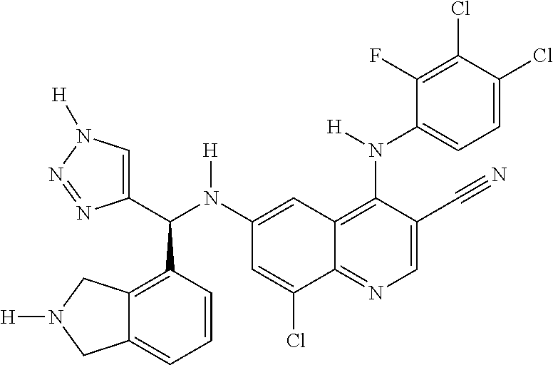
C1(N(C(C2=CN([H])N=N2)C2=C3C(=CC=C2)CN([H])C3)[H])=CC2=C(N(C3=CC=C(Cl)C(Cl)=C3F)[H])C(C#N)=CN=C2C(Cl)=C1
